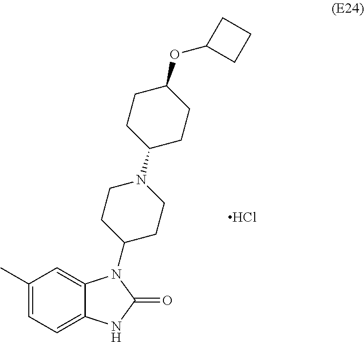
C1(C)=CC=C2C(=C1)N(C1CCN(C3CCC(OC4CCC4)CC3)CC1)C(=O)N2.Cl
